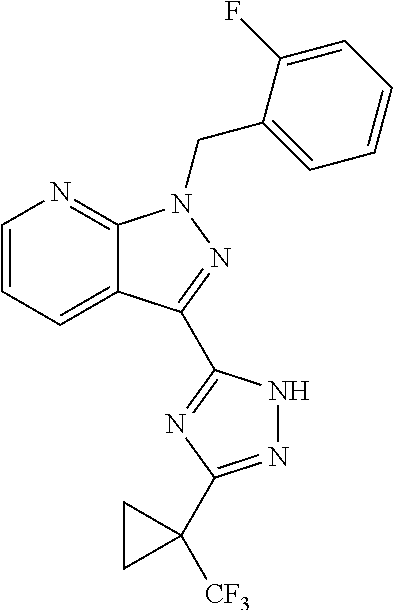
C12=CC=CN=C1N(CC1=CC=CC=C1F)N=C2C1=NC(C2([CF3])CC2)=NN1
